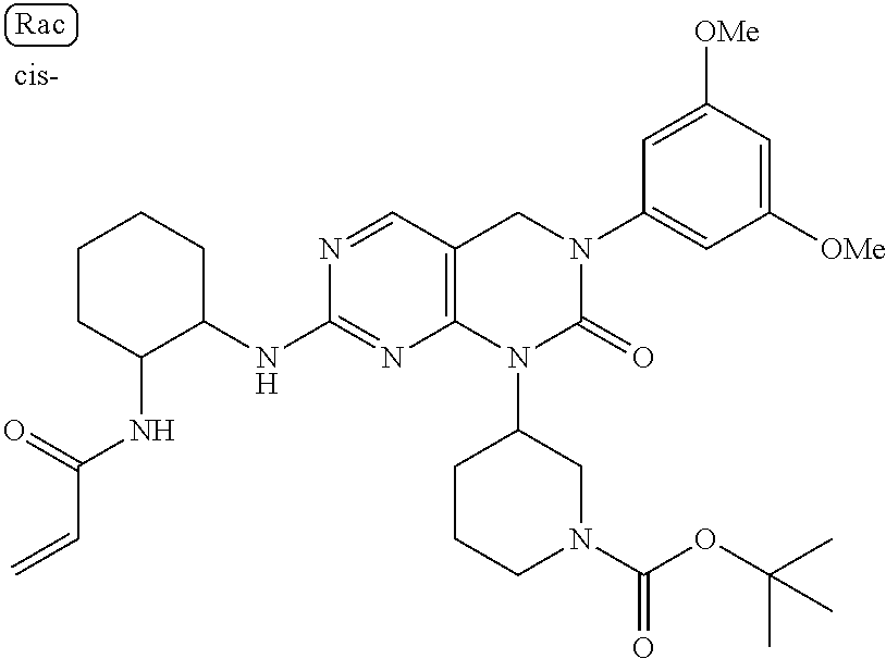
N1=CC2=C(N=C1NC1CCCCC1NC(C=C)=O)N(C1CCCN(C(OC(C)(C)C)=O)C1)C(=O)N(C1=CC([OMe])=CC([OMe])=C1)C2
